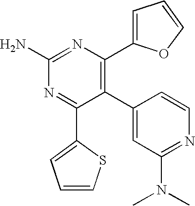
C1(N)=NC(C2=CC=CO2)=C(C2=CC(N(C)C)=NC=C2)C(C2=CC=CS2)=N1
